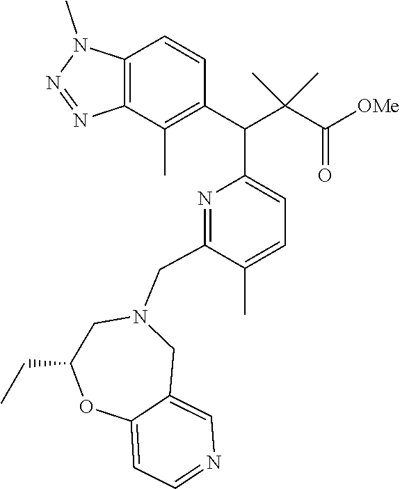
C12=C(C(C)=C(C(C(C([OMe])=O)(C)C)C3=CC=C(C)C(CN4CC(CC)OC5=CC=NC=C5C4)=N3)C=C1)N=NN2C
